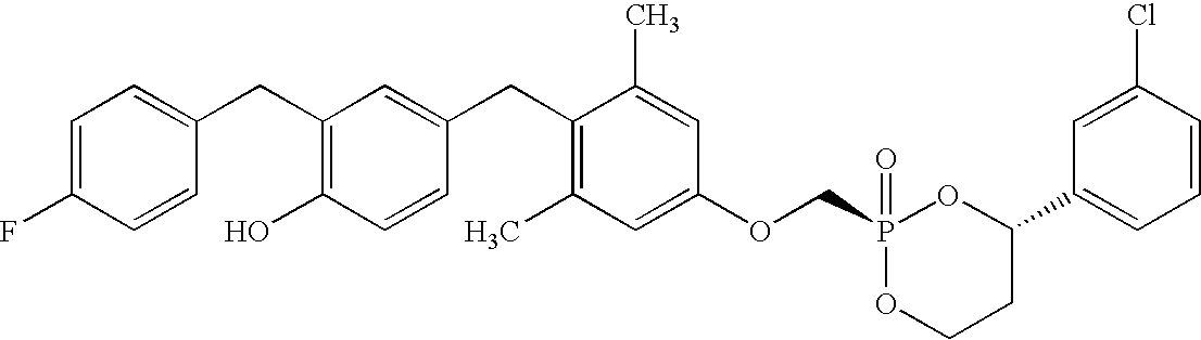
C1=C(F)C=CC(CC2=C(O)C=CC(CC3=C(C)C=C(OCP4(=O)OCCC(C5=CC=CC(Cl)=C5)O4)C=C3C)=C2)=C1
